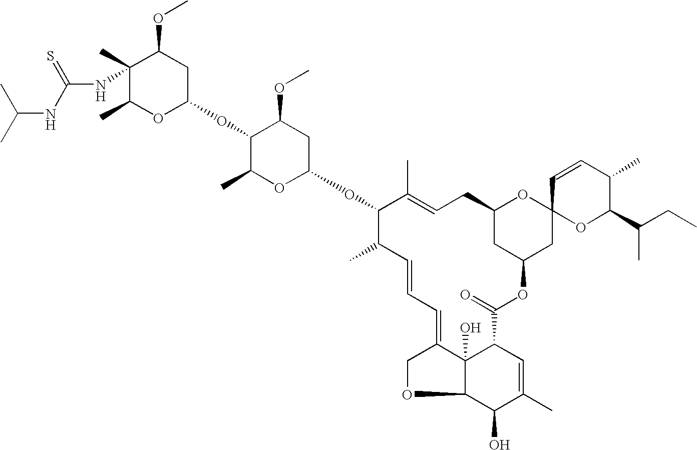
C1(C)(NC(NC(C)C)=S)C(C)OC(OC2C(C)OC(OC3C(C)C=CC=C4C5(O)C(OC4)C(O)C(C)=CC5C(=O)OC4CC(CC=C3C)OC3(C4)OC(C(CC)C)C(C)C=C3)CC2OC)CC1OC
